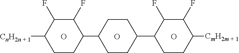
O.O.O.C1CC(C2CCC([CmH2m + 1])C(F)C2F)CCC1C1CCC([CnH2n + 1])C(F)C1F
